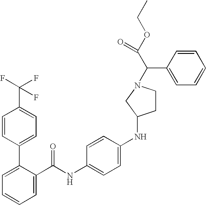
C1=C(C(NC2=CC=C(NC3CCN(C(C(OCC)=O)C4=CC=CC=C4)C3)C=C2)=O)C(C2=CC=C(C(F)(F)F)C=C2)=CC=C1
